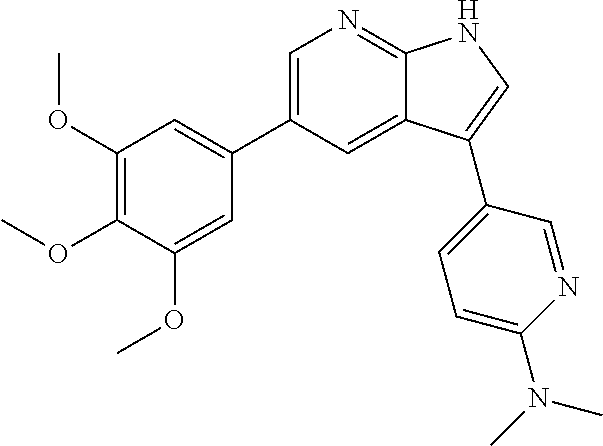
C1(OC)=C(OC)C(OC)=CC(C2=CN=C3C(=C2)C(C2=CC=C(N(C)C)N=C2)=CN3)=C1
